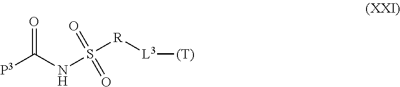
[P3]C(NS(=O)(=O)[R][L3][(T)])=O
